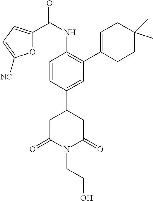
C1=CC(C2CC(=O)N(CCO)C(=O)C2)=CC(C2=CCC(C)(C)CC2)=C1NC(C1=CC=C([NC])O1)=O
